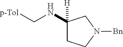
C1(NC[p-Tol])([H])CCN([Bn])C1
